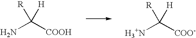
NC([COOH])([H])[R].[H3+N]C([COO-])([H])[R]
